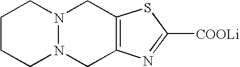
C12=C(N=C([COOLi])S1)CN1N(C2)CCCC1
